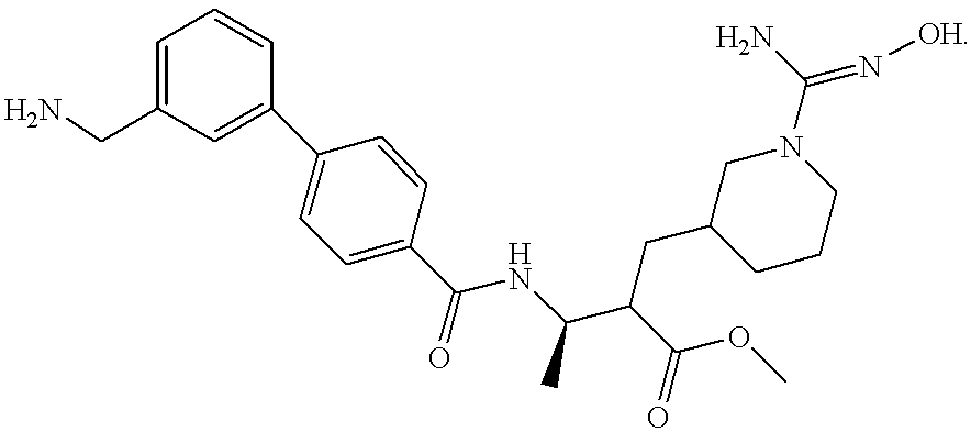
C1(CN)=CC=CC(C2=CC=C(C(NC(C(C(OC)=O)CC3CCCN(C(N)=N[OH])C3)C)=O)C=C2)=C1
